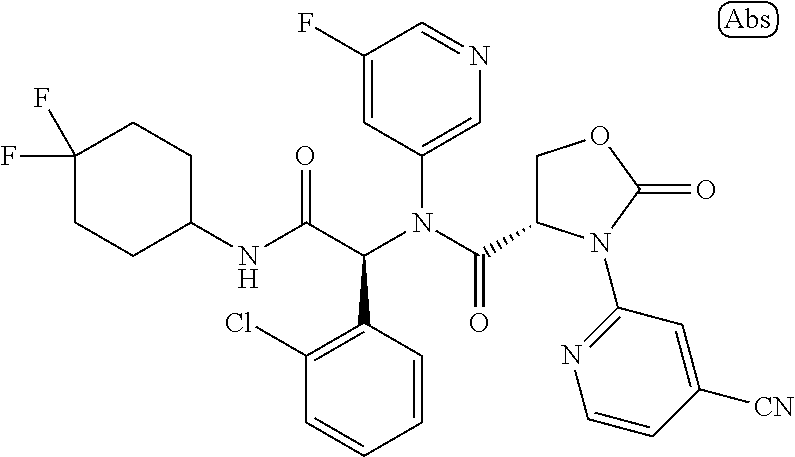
C1(F)=CC(N(C(=O)C2COC(=O)N2C2=NC=CC([CN])=C2)C(C(NC2CCC(F)(F)CC2)=O)C2=C(Cl)C=CC=C2)=CN=C1
